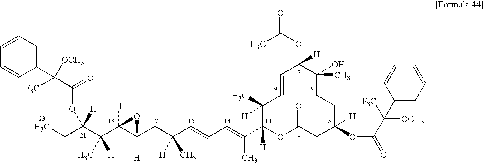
CCC(C(C1([H])C(CC(C=CC=C(C2([H])OC(=O)CC([H])(OC(=O)C([OCH3])(C3=CC=CC=C3)[F3C])CCC(C)(O)C(OC(C)=O)([H])C=CC2([H])C)C)([H])C)([H])O1)([H])C)(OC(=O)C([F3C])(C1=CC=CC=C1)[OCH3])[H]
